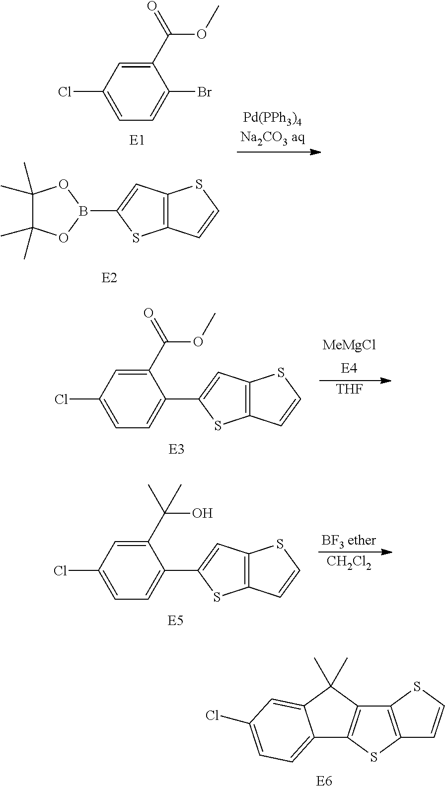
C12=CC=C(Cl)C=C1C(C)(C)C1=C2SC2=C1SC=C2.C1(C(C)(O)C)=CC(Cl)=CC=C1C1=CC2=C(S1)C=CS2.[BF3 ether].[CH2Cl2].C1(C(=O)OC)=CC(Cl)=CC=C1Br.B1(C2=CC3=C(S2)C=CS3)OC(C)(C)C(C)(C)O1.C1(C(=O)OC)=CC(Cl)=CC=C1C1=CC2=C(S1)C=CS2.[MeMgCl].[THF]
